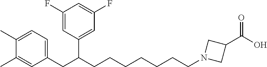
C1=C(CC(C2=CC(F)=CC(F)=C2)CCCCCCCN2CC(C(=O)O)C2)C=C(C)C(C)=C1
